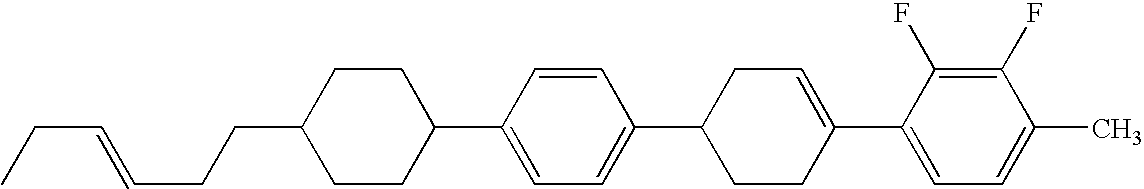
C1(F)=C(F)C(C2=CCC(C3=CC=C(C4CCC(CCC=CCC)CC4)C=C3)CC2)=CC=C1C
